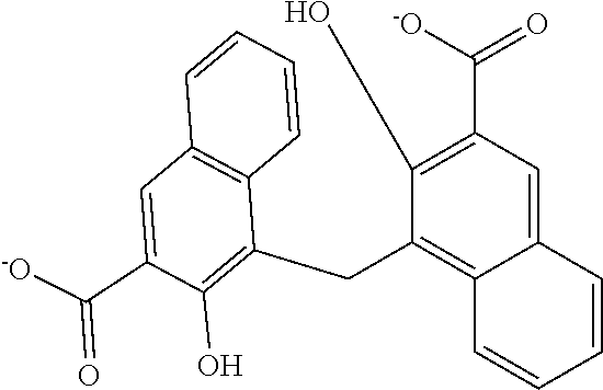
C1=C(C(=O)[-O])C(O)=C(CC2=C3C(=CC(C([-O])=O)=C2O)C=CC=C3)C2=C1C=CC=C2
